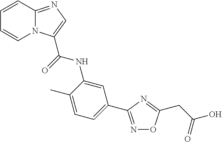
C12=NC=C(C(NC3=CC(C4=NOC(CC(O)=O)=N4)=CC=C3C)=O)N1C=CC=C2
